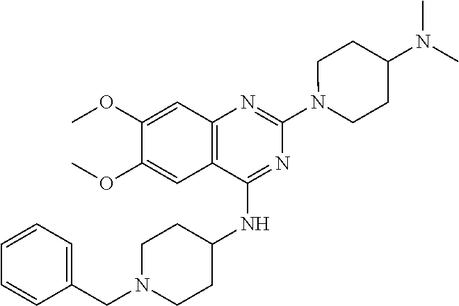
C12=C(C(NC3CCN(CC4=CC=CC=C4)CC3)=NC(N3CCC(N(C)C)CC3)=N1)C=C(OC)C(OC)=C2
